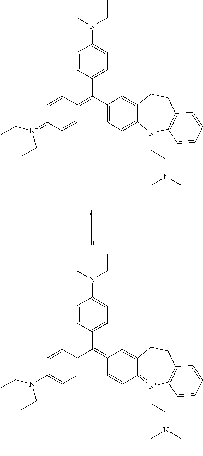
C1=CC(C(C2=CC=C(N(CC)CC)C=C2)=C2C=CC3=[N+](CCN(CC)CC)C4=C(CCC3=C2)C=CC=C4)=CC=C1N(CC)CC.C1=CC(=C(C2=CC=C(N(CC)CC)C=C2)C2=CC=C3C(=C2)CCC2=C(N3CCN(CC)CC)C=CC=C2)C=CC1=[N+](CC)CC
